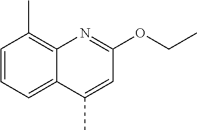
C1=CC=C2C(=C1C)N=C(OCC)C=C2C
